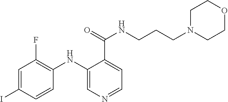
C1=C(I)C=CC(NC2=CN=CC=C2C(NCCCN2CCOCC2)=O)=C1F
